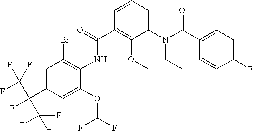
C1=CC=C(N(C(C2=CC=C(F)C=C2)=O)CC)C(OC)=C1C(=O)NC1=C(Br)C=C(C(C(F)(F)F)(C(F)(F)F)F)C=C1OC(F)F
